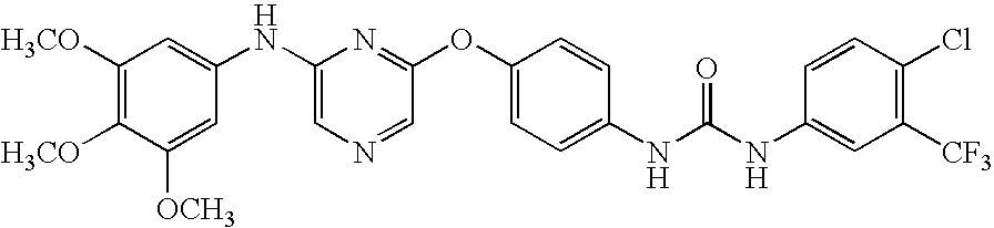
C1([H3CO])=C([H3CO])C([OCH3])=CC(NC2=CN=CC(OC3=CC=C(NC(NC4=CC([CF3])=C(Cl)C=C4)=O)C=C3)=N2)=C1
